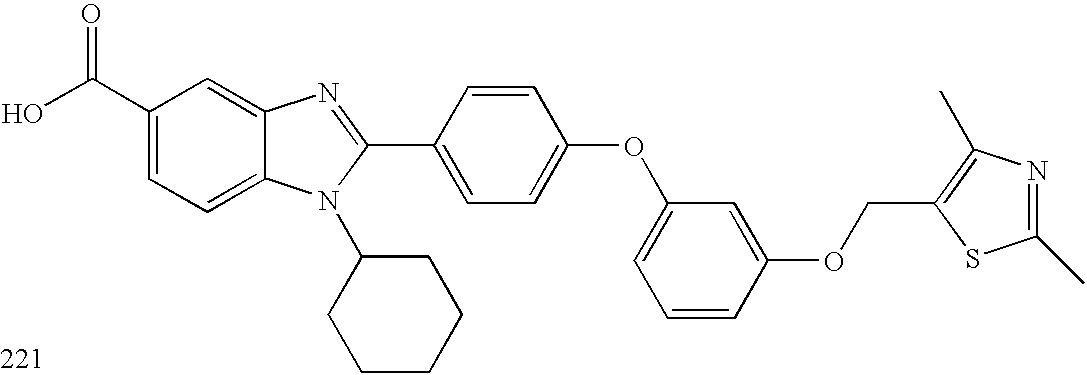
OC(C1=CC=C2C(=C1)N=C(C1=CC=C(OC3=CC=CC(OCC4=C(C)N=C(C)S4)=C3)C=C1)N2C1CCCCC1)=O
